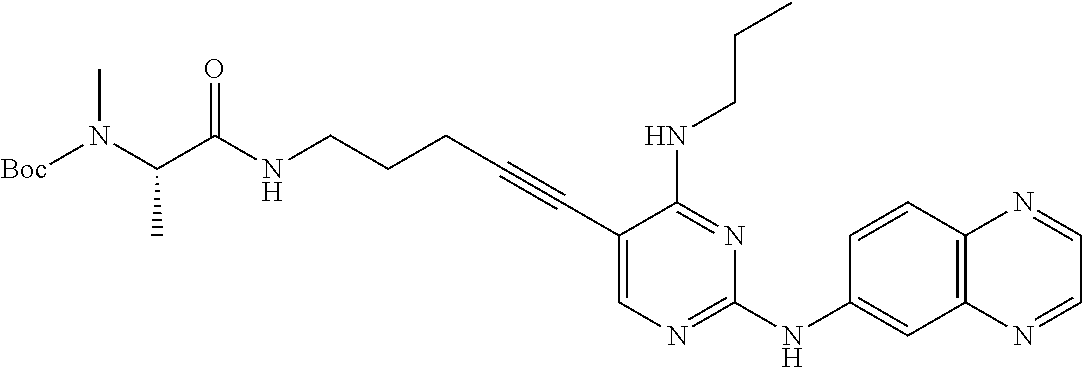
C(NCCCC#CC1=CN=C(NC2=CC3=C(C=C2)N=CC=N3)N=C1NCCC)(=O)C(N([Boc])C)C
